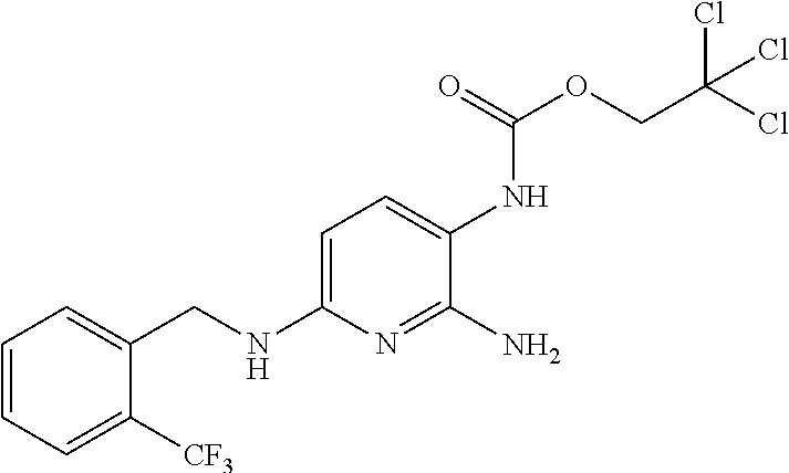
C1=CC=C([CF3])C(CNC2=CC=C(NC(OCC(Cl)(Cl)Cl)=O)C(N)=N2)=C1
